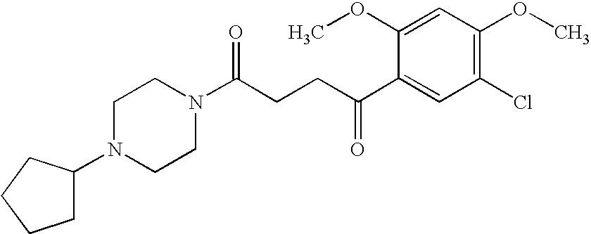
C1(N2CCN(C(CCC(C3=CC(Cl)=C(OC)C=C3OC)=O)=O)CC2)CCCC1
